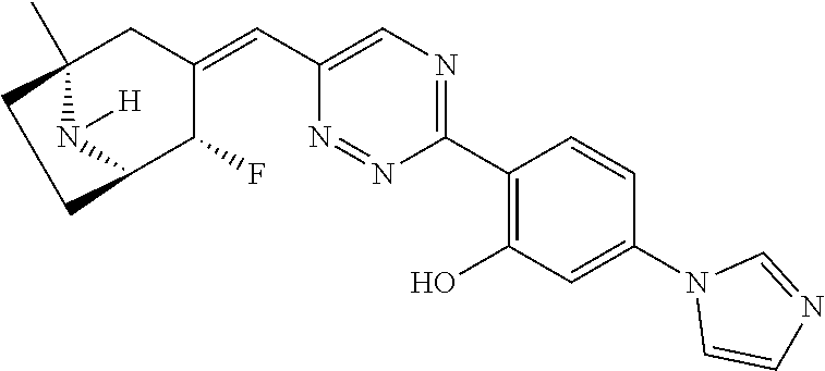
C1(C2=C(O)C=C(N3C=CN=C3)C=C2)=NC=C(C=C2CC3(C)N([H])C(C2F)CC3)N=N1
